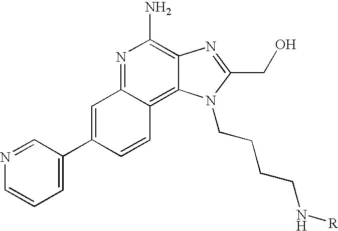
N1=C2C(=C3C(=C1N)N=C(CO)N3CCCCN[R])C=CC(C1=CC=CN=C1)=C2
